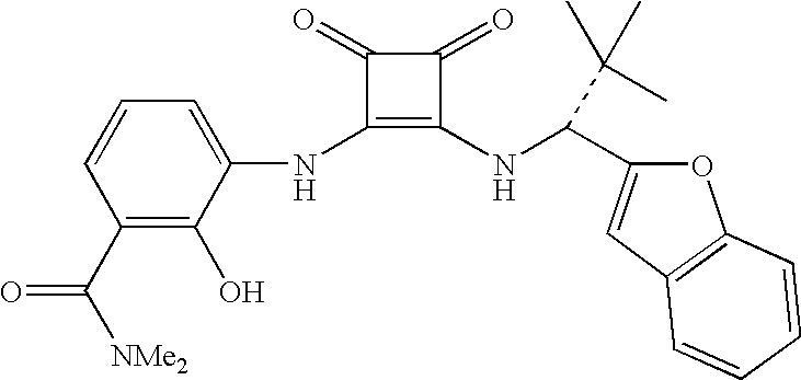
C1(C([NMe2])=O)=C(O)C(NC2=C(NC(C3=CC4=C(O3)C=CC=C4)C(C)(C)C)C(=O)C2=O)=CC=C1
